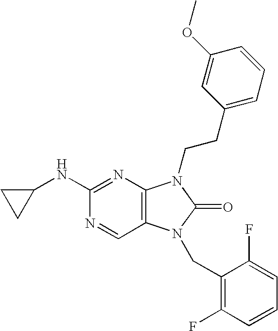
C1(NC2=NC3=C(C=N2)N(CC2=C(F)C=CC=C2F)C(=O)N3CCC2=CC=CC(OC)=C2)CC1
